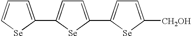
C1=C(C2=CC=C(C3=CC=C([CH2OH])[Se]3)[Se]2)[Se]C=C1
